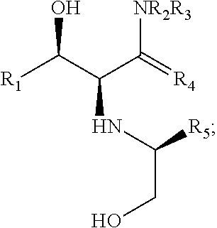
[R1]C(C(C(=[R4])[NR2R3])NC(CO)[R5])O
